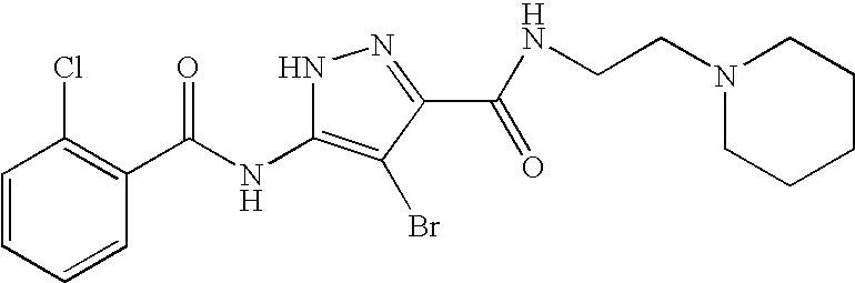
C1=CC=CC(C(NC2=C(Br)C(C(=O)NCCN3CCCCC3)=NN2)=O)=C1Cl
